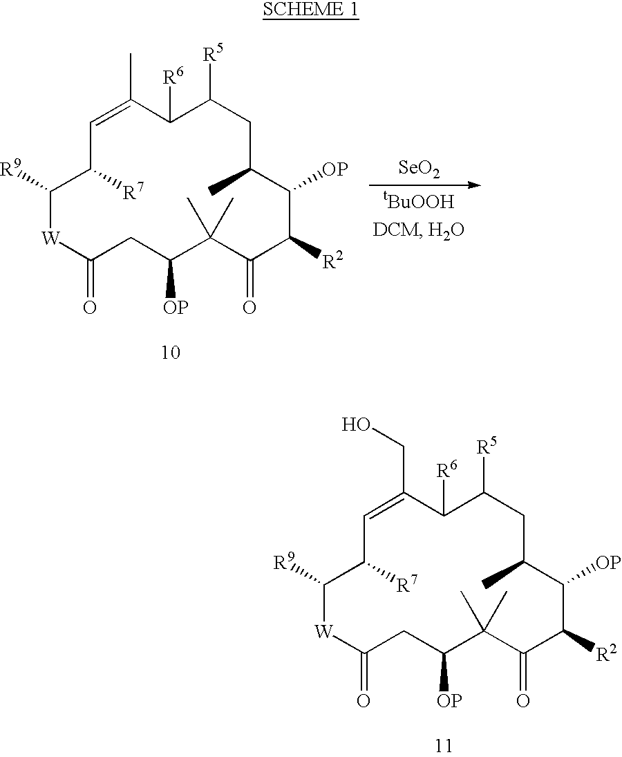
C1([R9])[W]C(=O)CC([OP])C(C)(C)C(=O)C([R2])C([OP])C(C)CC([R5])C([R6])C(C)=CC1[R7].[SeO2].C1([R9])[W]C(=O)CC([OP])C(C)(C)C(=O)C([R2])C([OP])C(C)CC([R5])C([R6])C(CO)=CC1[R7]
